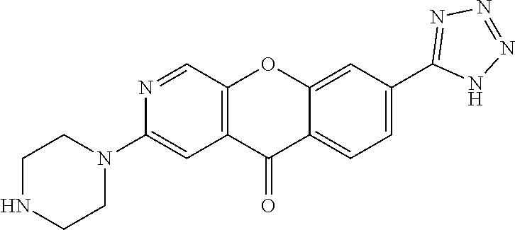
C1NCCN(C2=CC3=C(C=N2)OC2=CC(C4=NN=NN4)=CC=C2C3=O)C1
